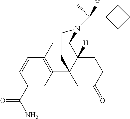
C1(C(N)=O)=CC2=C(C=C1)CC1C3([H])C2(CC(=O)CC3)CCN1C(C1CCC1)(C)[H]
